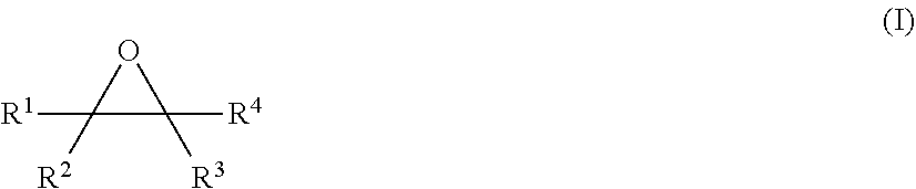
C1([R1])([R2])C([R4])([R3])O1
